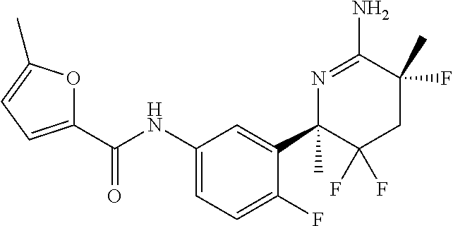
C1(C(NC2=CC=C(F)C(C3(C)C(F)(F)CC(C)(F)C(N)=N3)=C2)=O)=CC=C(C)O1
